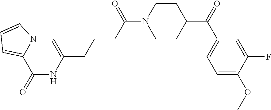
C1(=O)NC(CCCC(N2CCC(C(C3=CC=C(OC)C(F)=C3)=O)CC2)=O)=CN2C1=CC=C2
